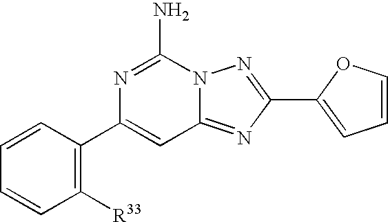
C1=CC(C2=CC3=NC(C4=CC=CO4)=NN3C(N)=N2)=C([R33])C=C1
